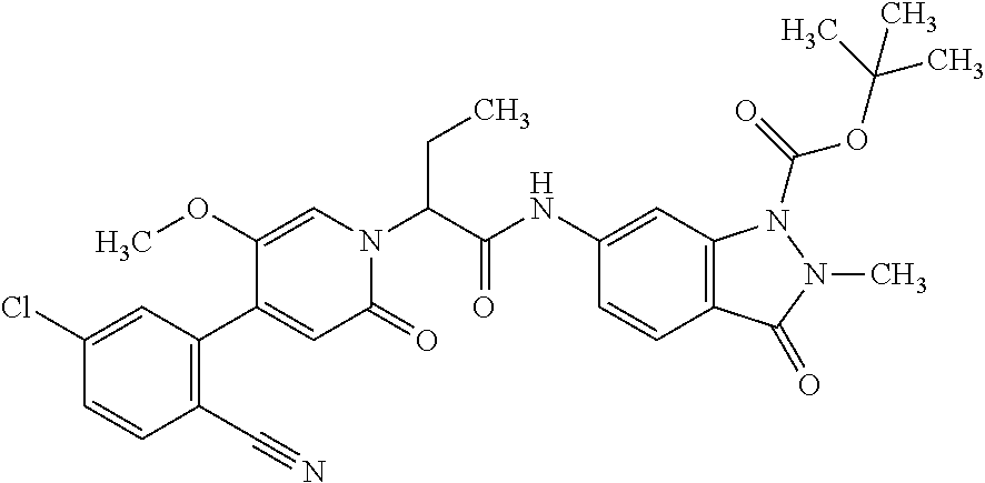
C(C(N1C=C(OC)C(C2=C(C#N)C=CC(Cl)=C2)=CC1=O)C(NC1=CC2=C(C(=O)N(C)N2C(=O)OC(C)(C)C)C=C1)=O)C
